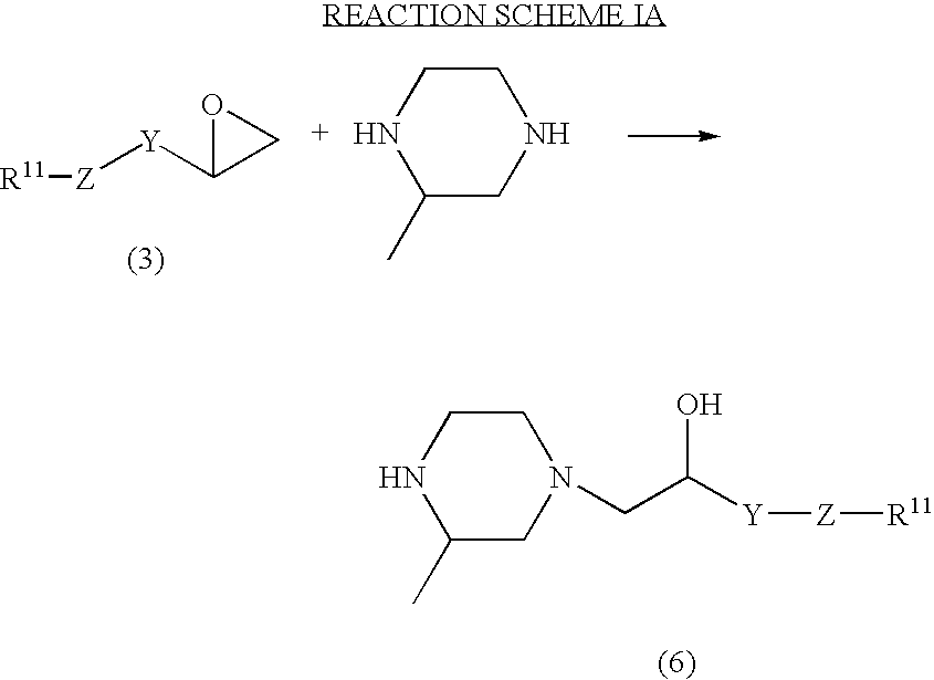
[Z]([Y]C1OC1)[R11].N1C(C)CNCC1.N1C(C)CN(CC([Y][Z][R11])O)CC1
